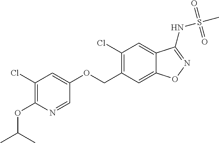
C1=NC(OC(C)C)=C(Cl)C=C1OCC1=C(Cl)C=C2C(=C1)ON=C2NS(C)(=O)=O
